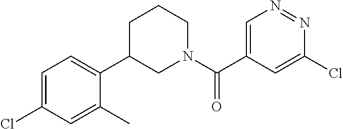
C1=C(C(N2CCCC(C3=CC=C(Cl)C=C3C)C2)=O)C=C(Cl)N=N1
